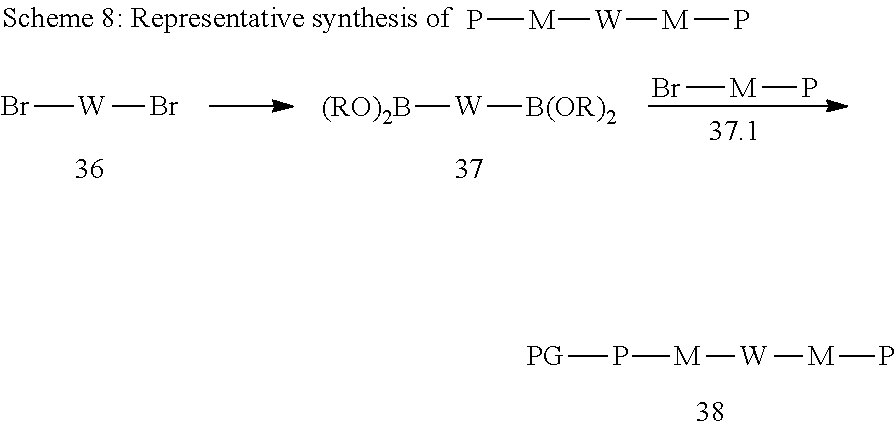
P[M][W][M]P.Br[M]P.[(RO)2B][W][B(OR)2].Br[W]Br.[PG]P[M][W][M]P
